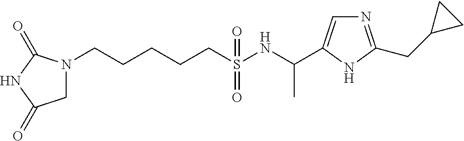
N1(CCCCCS(NC(C)C2=CN=C(CC3CC3)N2)(=O)=O)CC(=O)NC1=O
